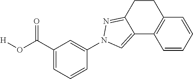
C1(N2N=C3CCC4=C(C=CC=C4)C3=C2)=CC(C(O[H])=O)=CC=C1
